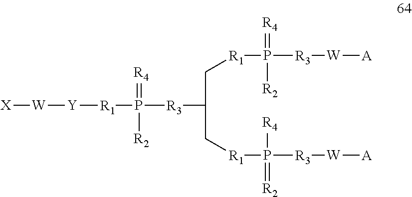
[X][W][Y][R1]P([R3]C(C[R1]P([R3][W][A])([R2])=[R4])C[R1]P([R3][W][A])([R4])=[R2])(=[R4])[R2]
